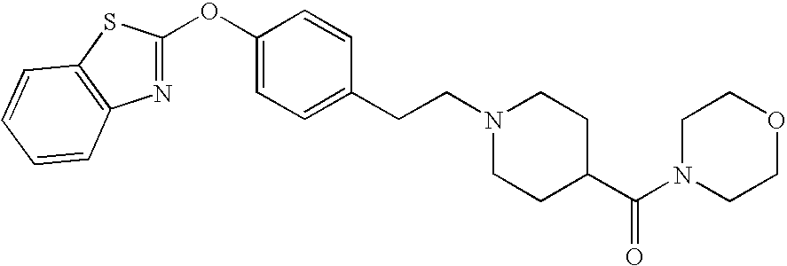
O(C1=CC=C(CCN2CCC(C(N3CCOCC3)=O)CC2)C=C1)C1=NC2=C(S1)C=CC=C2
